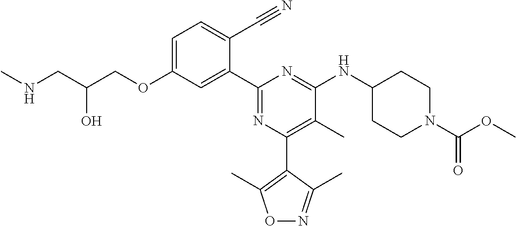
C1=C(OCC(CNC)O)C=C(C2=NC(C3=C(C)ON=C3C)=C(C)C(NC3CCN(C(OC)=O)CC3)=N2)C(C#N)=C1
